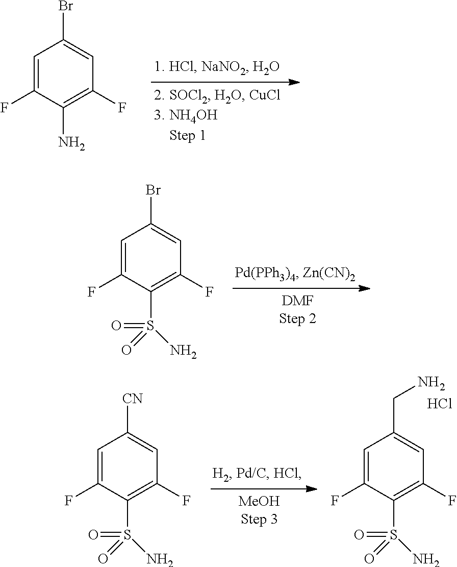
C1=C(F)C(N)=C(F)C=C1Br.C1=C(F)C(S(=O)(=O)N)=C(F)C=C1Br.C1=C(F)C(S(=O)(=O)N)=C(F)C=C1[CN].C1=C(F)C(S(=O)(=O)N)=C(F)C=C1CN.Cl
